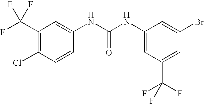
C1(C(F)(F)F)=C(Cl)C=CC(NC(NC2=CC(C(F)(F)F)=CC(Br)=C2)=O)=C1
